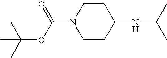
C1N(C(OC(C)(C)C)=O)CCC(NC(C)C)C1
